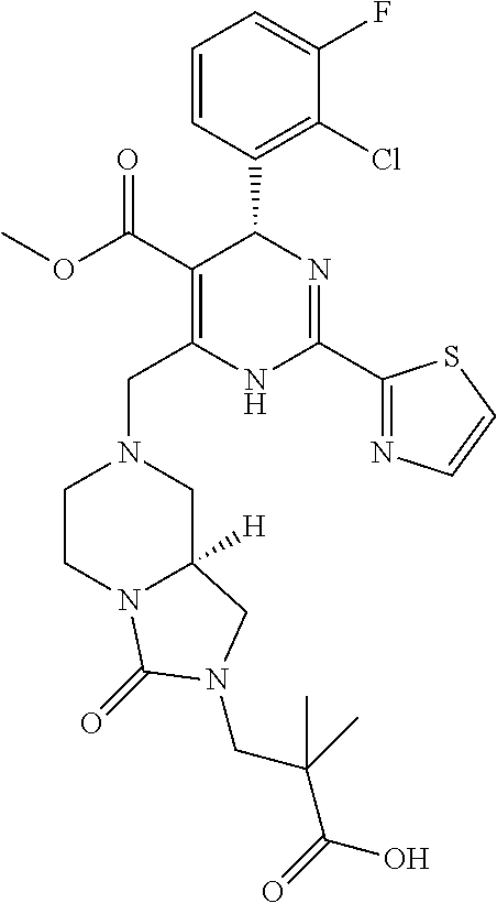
C1CN2C([H])(CN1CC1=C(C(OC)=O)C(C3=C(Cl)C(F)=CC=C3)N=C(C3=NC=CS3)N1)CN(CC(C(=O)O)(C)C)C2=O
